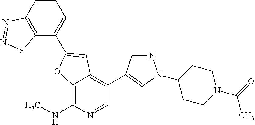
C12=C(NC)N=CC(C3=CN(C4CCN(C(=O)C)CC4)N=C3)=C1C=C(C1=CC=CC3=C1SN=N3)O2
